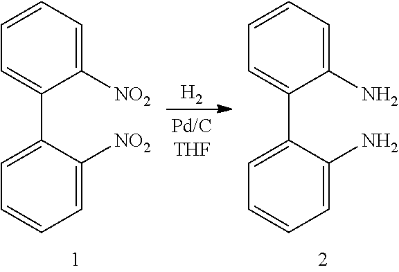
C1=CC=C([NO2])C(C2=CC=CC=C2[NO2])=C1.[H2].C1=CC=C(N)C(C2=CC=CC=C2N)=C1
